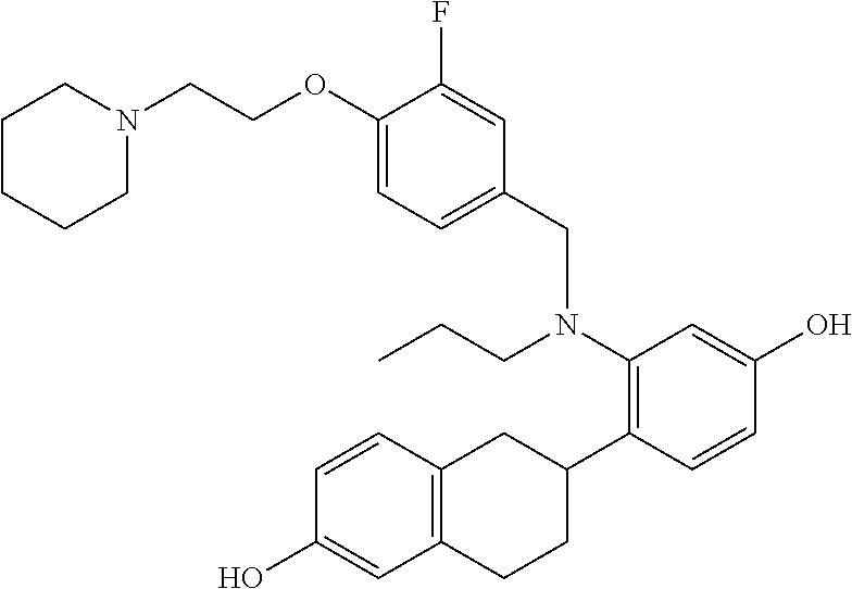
OC1=CC(N(CC2=CC=C(OCCN3CCCCC3)C(F)=C2)CCC)=C(C2CC3=C(CC2)C=C(O)C=C3)C=C1
